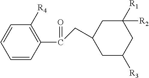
C1=CC(C(CC2CC([R3])CC([R2])([R1])C2)=O)=C([R4])C=C1
